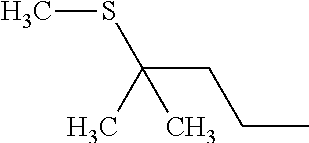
C(C)CC(SC)(C)C
